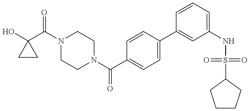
OC1(C(N2CCN(C(=O)C3=CC=C(C4=CC(NS(=O)(=O)C5CCCC5)=CC=C4)C=C3)CC2)=O)CC1
